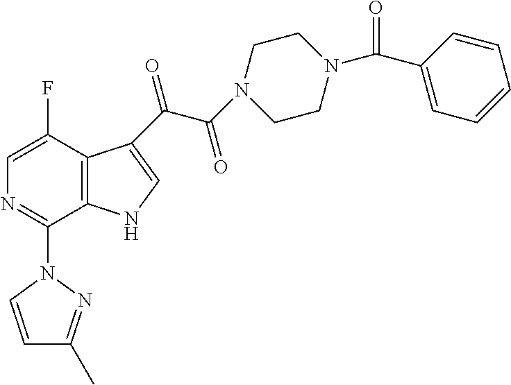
C1=C(F)C2=C(C(N3N=C(C)C=C3)=N1)NC=C2C(C(=O)N1CCN(C(=O)C2=CC=CC=C2)CC1)=O
